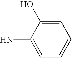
C1(N)=CC=CC=C1O
